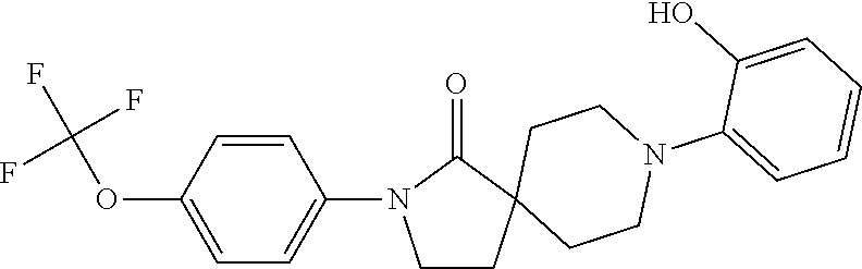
C1=CC(OC(F)(F)F)=CC=C1N1CCC2(C1=O)CCN(C1=CC=CC=C1O)CC2
